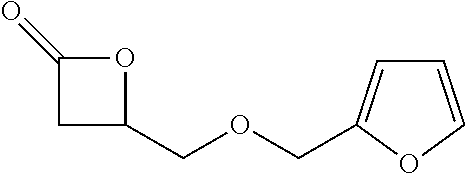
C1(COCC2=CC=CO2)OC(=O)C1
